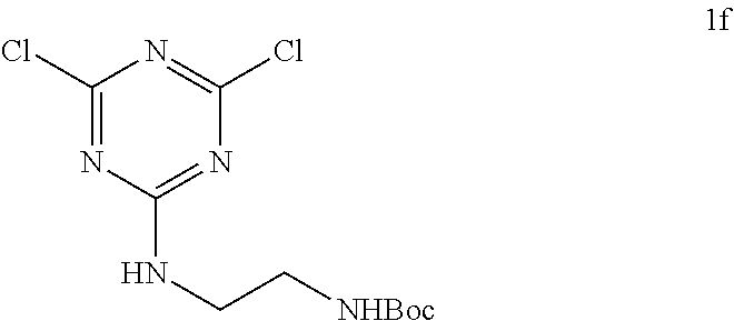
C1(Cl)=NC(NCC[NHBoc])=NC(Cl)=N1
